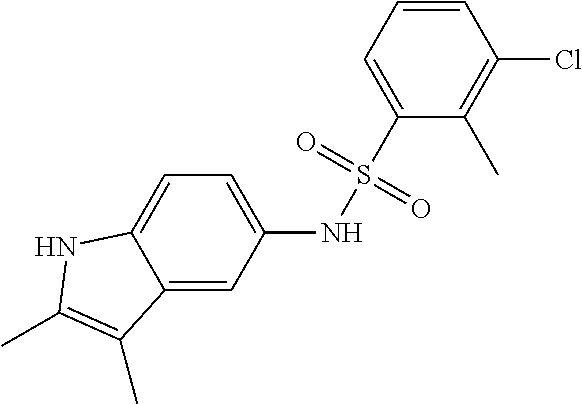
C1=CC=C(S(NC2=CC=C3C(=C2)C(C)=C(C)N3)(=O)=O)C(C)=C1Cl
